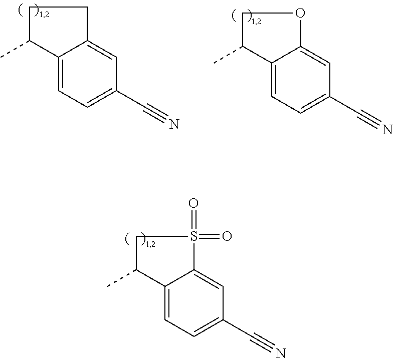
C12=CC=C(C#N)C=C1S(=O)(=O)CC2C.C12=CC=C(C#N)C=C1OCC2C.C12=CC=C(C#N)C=C1CCC2C
